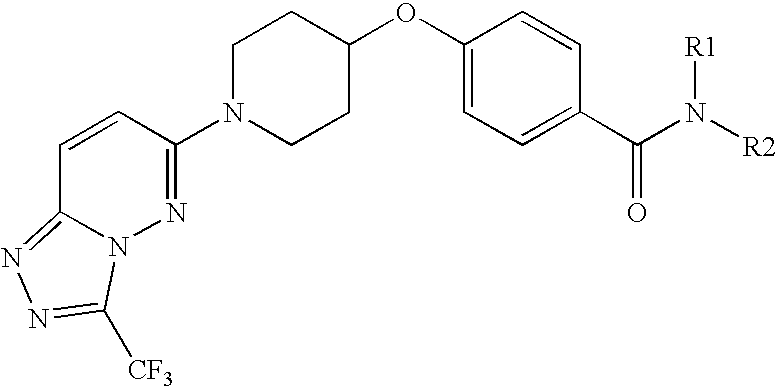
C1=CC(N2CCC(OC3=CC=C(C(N([R2])[R1])=O)C=C3)CC2)=NN2C1=NN=C2[CF3]
